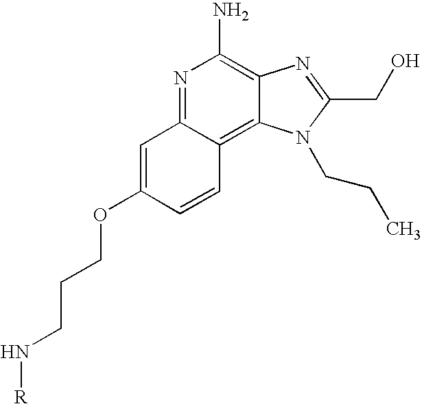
N1=C2C(=C3C(=C1N)N=C(CO)N3CCC)C=CC(OCCCN[R])=C2
